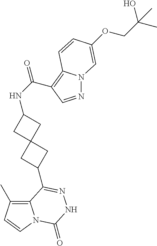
C1(C2=NNC(=O)N3C2=C(C)C=C3)CC2(C1)CC(NC(=O)C1=C3N(N=C1)C=C(OCC(O)(C)C)C=C3)C2
